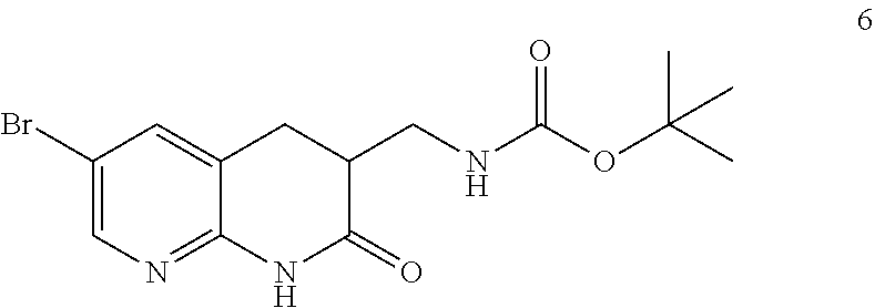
C1(Br)=CN=C2C(=C1)CC(CNC(OC(C)(C)C)=O)C(=O)N2
